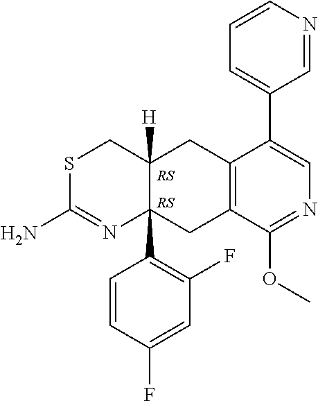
S1C(N)=NC2(C3=C(F)C=C(F)C=C3)C([H])(C1)CC1=C(C2)C(OC)=NC=C1C1=CC=CN=C1
